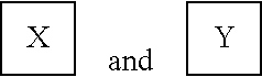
C1CCC1.C1CCC1.[Y]
